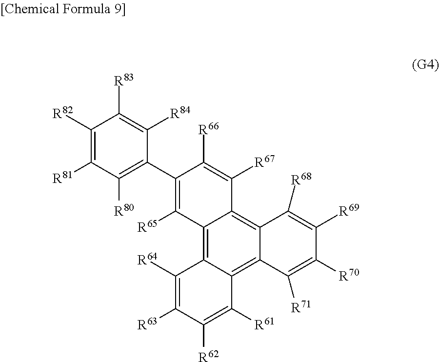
C12=C3C(=C4C(=C1C([R67])=C([R66])C(C1=C([R80])C([R81])=C([R82])C([R83])=C1[R84])=C2[R65])C([R68])=C([R69])C([R70])=C4[R71])C([R61])=C([R62])C([R63])=C3[R64]
